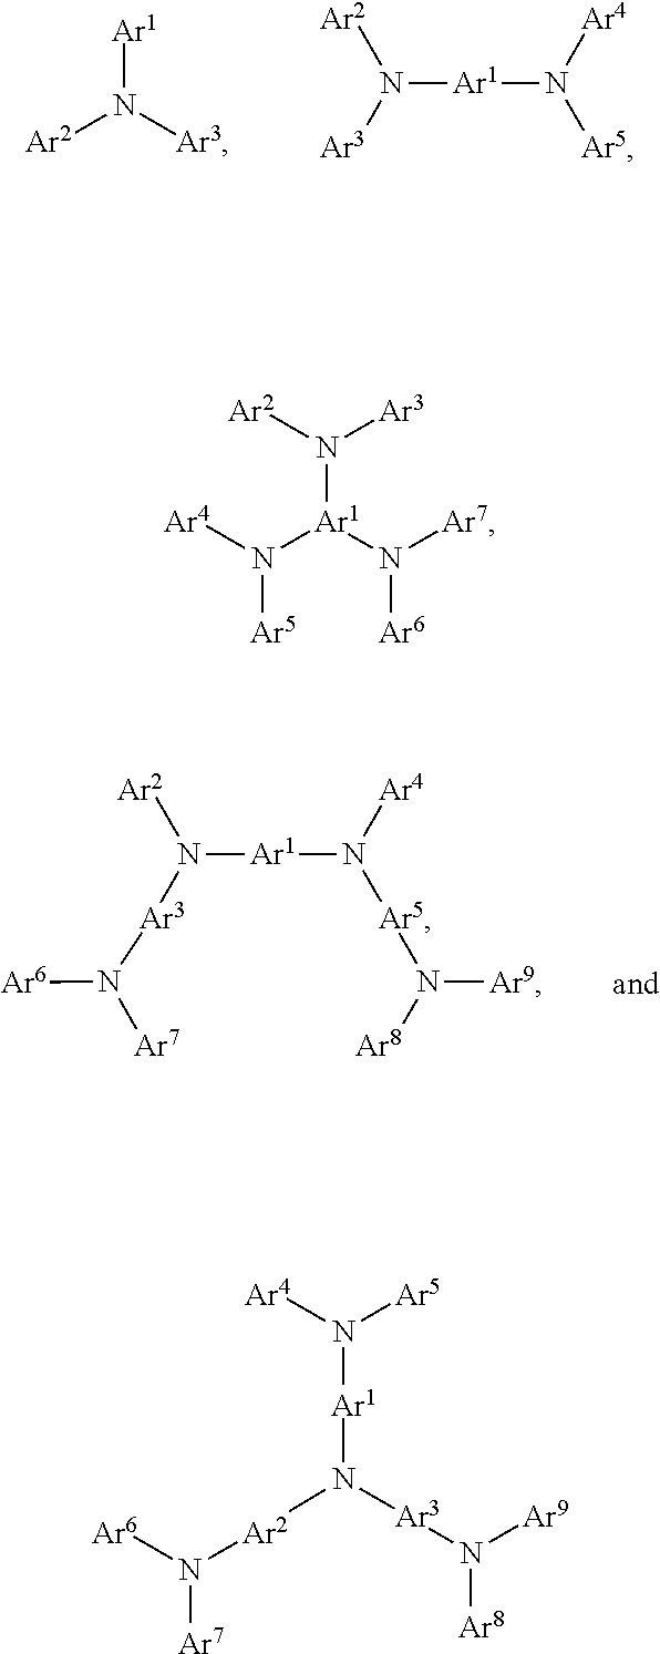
[Ar1]N([Ar2])[Ar3].N([Ar1]N([Ar5])[Ar4])([Ar2])[Ar3].N([Ar1]N([Ar5]N([Ar8])[Ar9])[Ar4])([Ar2])[Ar3]N([Ar7])[Ar6].N([Ar1](N([Ar6])[Ar7])N([Ar5])[Ar4])([Ar2])[Ar3].[Ar1](N([Ar2]N([Ar7])[Ar6])[Ar3]N([Ar8])[Ar9])N([Ar5])[Ar4]
